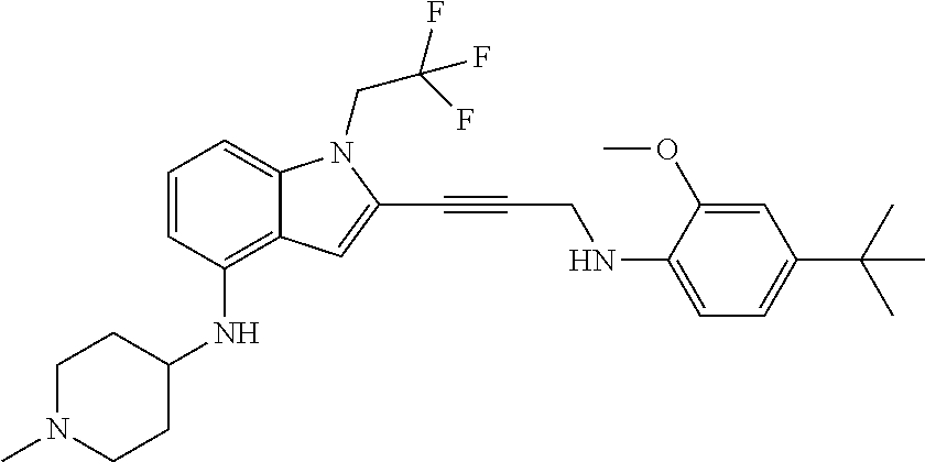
C1=CC(NC2CCN(C)CC2)=C2C(=C1)N(CC(F)(F)F)C(C#CCNC1=CC=C(C(C)(C)C)C=C1OC)=C2
